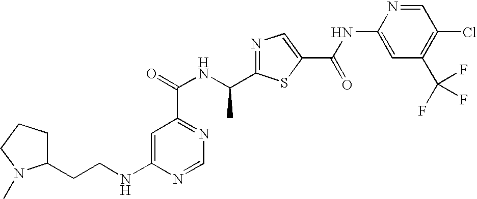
N1=C(C(NC(=O)C2=NC=NC(NCCC3CCCN3C)=C2)C)SC(C(=O)NC2=CC(C(F)(F)F)=C(Cl)C=N2)=C1
